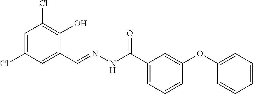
C1=C(Cl)C=C(C=NNC(C2=CC=CC(OC3=CC=CC=C3)=C2)=O)C(O)=C1Cl
